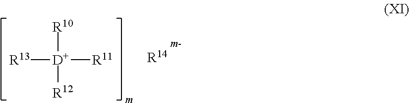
[R13][D]([R10])([R12])[R11].[R14]
